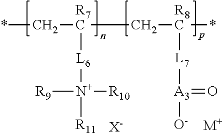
*C[R7C](C[R8C](*)[L7][A3](=O)[O-])[L6][N+]([R9])([R10])[R11].[M+].[X-]
